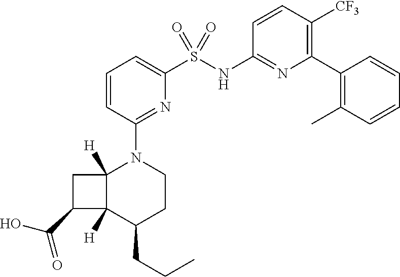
C1=CC(N2C3([H])C([H])(C(CCC)CC2)C(C(=O)O)C3)=NC(S(NC2=NC(C3=C(C)C=CC=C3)=C([CF3])C=C2)(=O)=O)=C1
